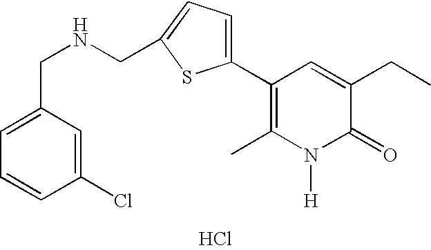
Cl.C1(C2=CC=C(CNCC3=CC=CC(Cl)=C3)S2)=C(C)N([H])C(=O)C(CC)=C1
